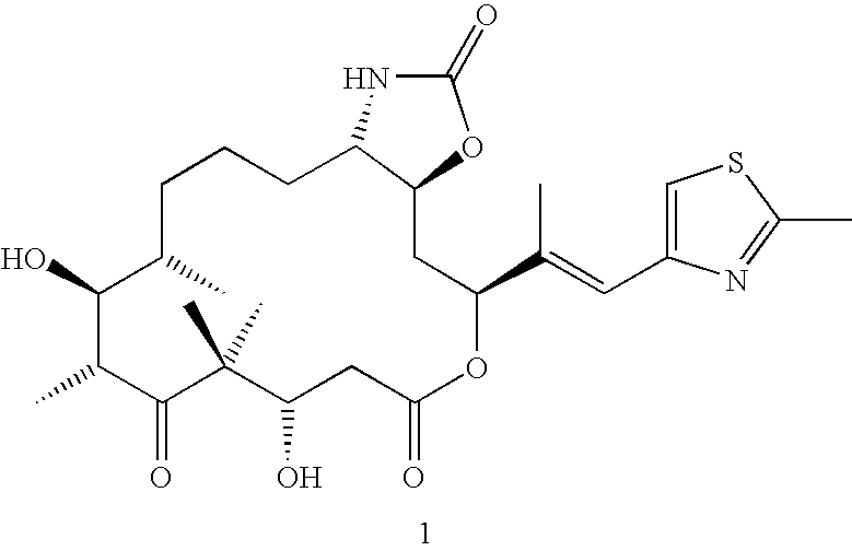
C1CCC2NC(=O)OC2CC(C(C)=CC2=CSC(C)=N2)OC(=O)CC(O)C(C)(C)C(=O)C(C)C(O)C1C
